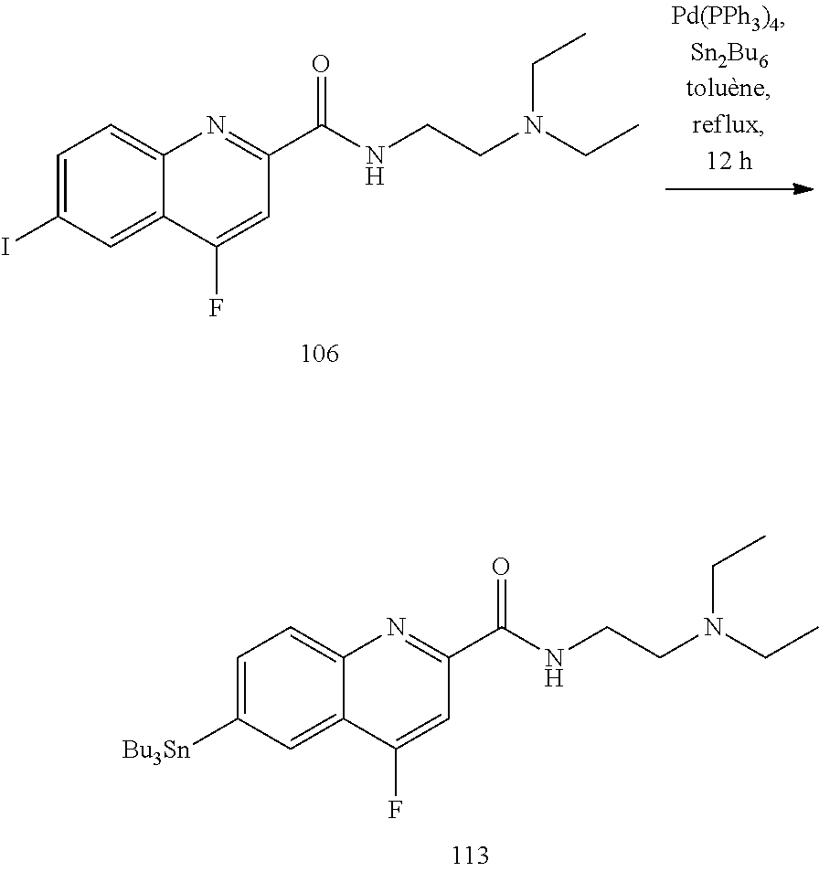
C1=C(I)C=C2C(=C1)N=C(C(NCCN(CC)CC)=O)C=C2F.C1=C([Bu3Sn])C=C2C(=C1)N=C(C(NCCN(CC)CC)=O)C=C2F
